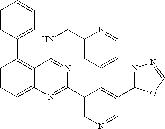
C1(C2=C3C(=CC=C2)N=C(C2=CN=CC(C4=NN=CO4)=C2)N=C3NCC2=CC=CC=N2)=CC=CC=C1
